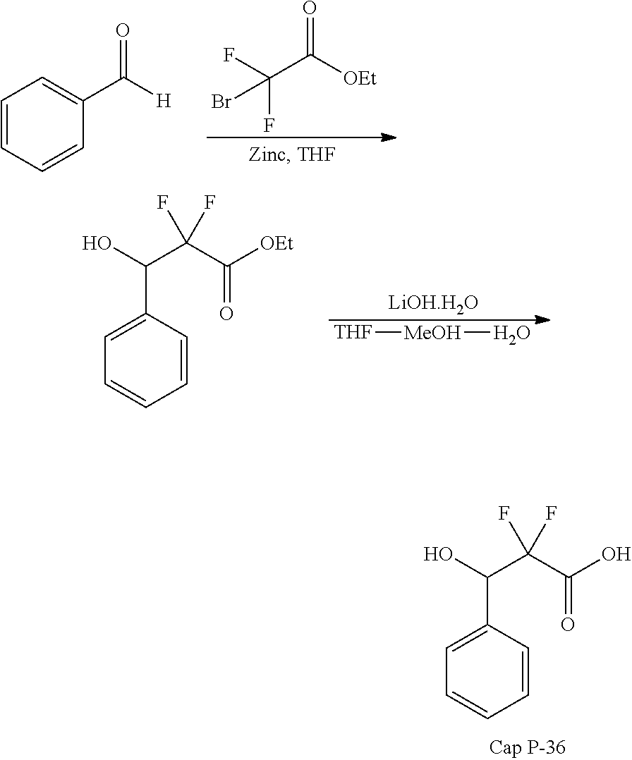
C1=CC=CC(C([H])=O)=C1.FC(C([OEt])=O)(F)Br.C1=C(C(O)C(C(O)=O)(F)F)C=CC=C1.[LiOH.H2O].C1=C(C(O)C(C([OEt])=O)(F)F)C=CC=C1.[THF][MeOH]O
